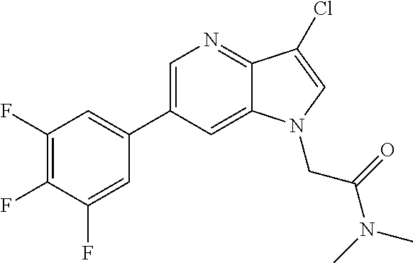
C1=C(C2=CC(F)=C(F)C(F)=C2)C=C2C(=N1)C(Cl)=CN2CC(N(C)C)=O
